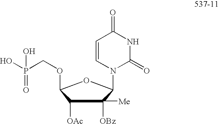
C1([OAc])C([OBz])([Me])C(N2C(=O)NC(=O)C=C2)OC1OCP(O)(O)=O
